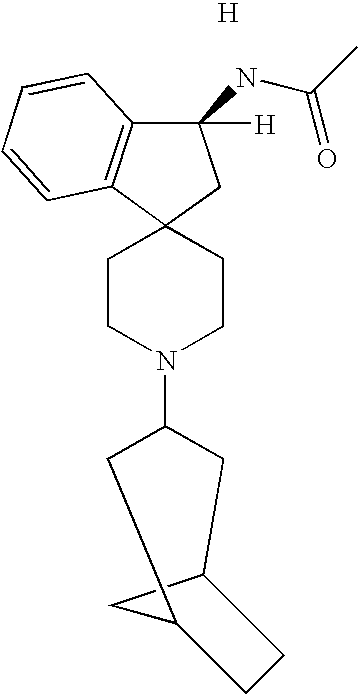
C1(NC(C)=O)([H])C2=C(C3(C1)CCN(C1CC4CC(C1)CC4)CC3)C=CC=C2.[H]
